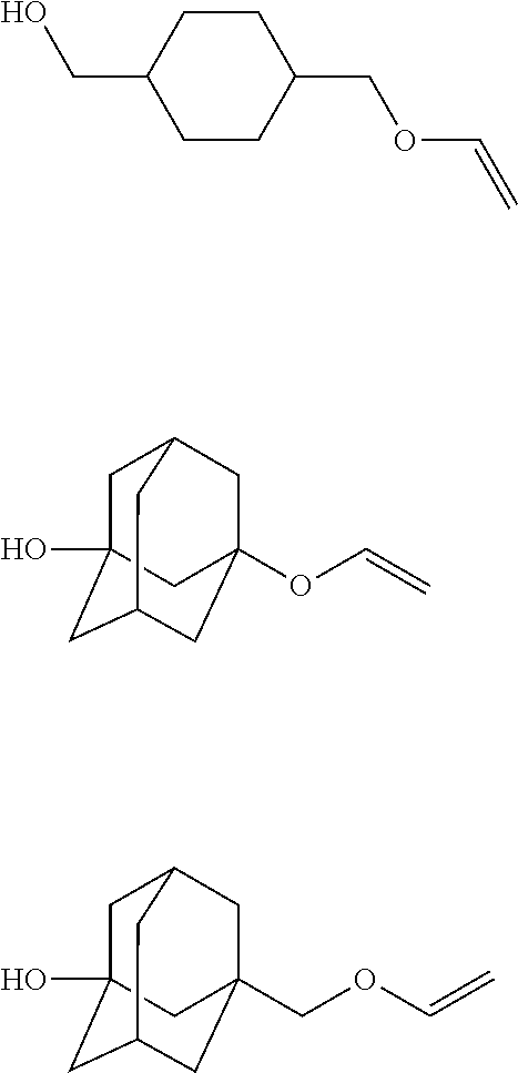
C1CC(COC=C)CCC1CO.C1C2(O)CC3CC(OC=C)(CC1C3)C2.C1C2(O)CC3CC(COC=C)(CC1C3)C2
